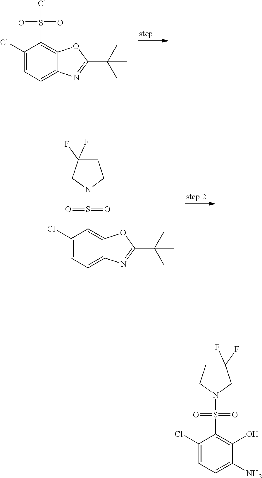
C1(Cl)=CC=C2C(=C1S(Cl)(=O)=O)OC(C(C)(C)C)=N2.C1(Cl)=CC=C2C(=C1S(N1CCC(F)(F)C1)(=O)=O)OC(C(C)(C)C)=N2.C1(Cl)=CC=C(N)C(O)=C1S(N1CC(F)(F)CC1)(=O)=O
